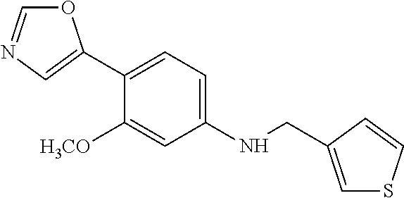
O1C=NC=C1C1=CC=C(NCC2=CSC=C2)C=C1[H3CO]
